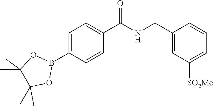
C1=C(B2OC(C)(C)C(C)(C)O2)C=CC(C(NCC2=CC([SO2Me])=CC=C2)=O)=C1
